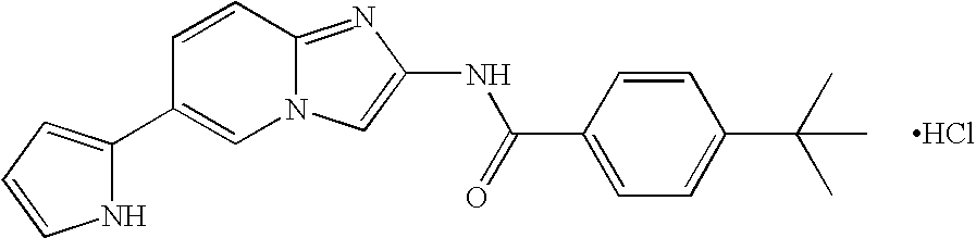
C1(C2=CN3C(=NC(NC(C4=CC=C(C(C)(C)C)C=C4)=O)=C3)C=C2)=CC=CN1.Cl
